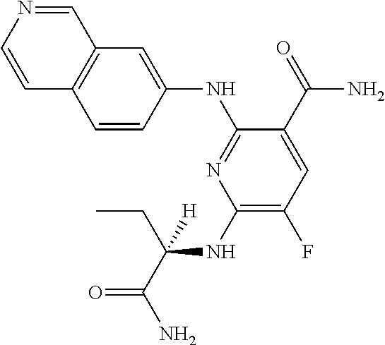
C1(NC(CC)(C(N)=O)[H])=C(F)C=C(C(=O)N)C(NC2=CC3=C(C=C2)C=CN=C3)=N1
